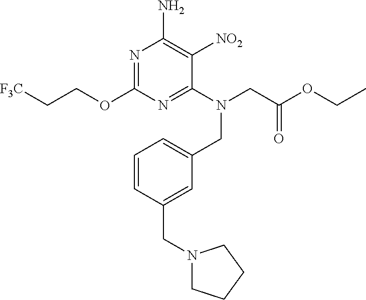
[F3C]CCOC1=NC(N)=C([NO2])C(N(CC(=O)OCC)CC2=CC=CC(CN3CCCC3)=C2)=N1
